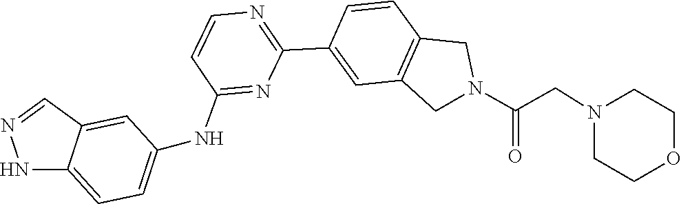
C1CN(CC(N2CC3=C(C2)C=C(C2=NC=CC(NC4=CC=C5NN=CC5=C4)=N2)C=C3)=O)CCO1
